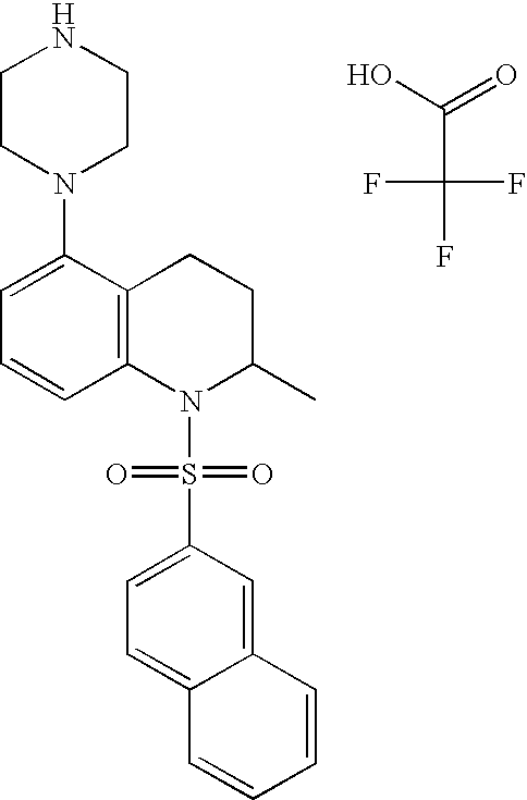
C1=C(N2CCNCC2)C2=C(C=C1)N(S(C1=CC=C3C(=C1)C=CC=C3)(=O)=O)C(C)CC2.FC(C(O)=O)(F)F
